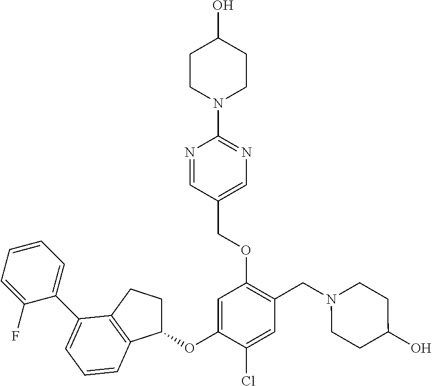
C1=C(OC2CCC3=C2C=CC=C3C2=CC=CC=C2F)C(Cl)=CC(CN2CCC(O)CC2)=C1OCC1=CN=C(N2CCC(O)CC2)N=C1
